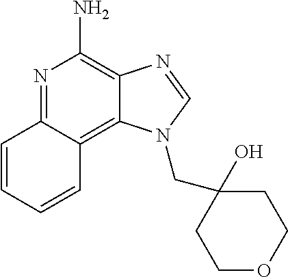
C1=CC2=NC(N)=C3C(=C2C=C1)N(CC1(O)CCOCC1)C=N3
